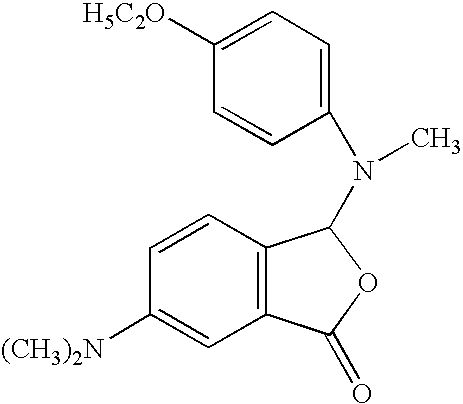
C12=C(C=CC([(CH3)2N])=C1)C(N(C1=CC=C([H5C2O])C=C1)C)OC2=O
